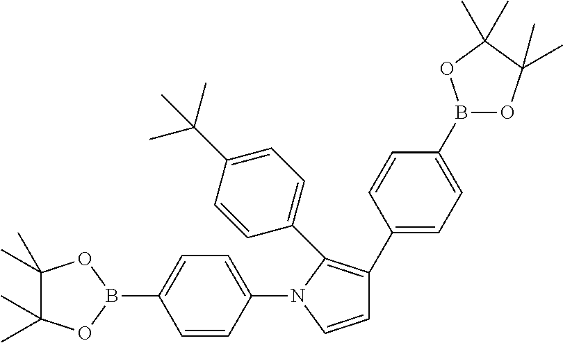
C1=CC(N2C=CC(C3=CC=C(B4OC(C)(C)C(C)(C)O4)C=C3)=C2C2=CC=C(C(C)(C)C)C=C2)=CC=C1B1OC(C)(C)C(C)(C)O1
